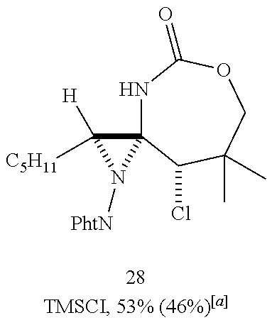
N1C2(C(Cl)C(C)(C)COC1=O)C([H])([C5H11])N2[PhtN]
